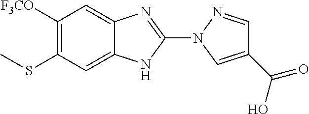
C1([F3CO])=C(SC)C=C2C(=C1)N=C(N1C=C(C(O)=O)C=N1)N2
